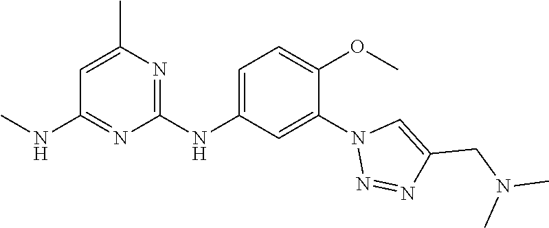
C1(NC2=CC=C(OC)C(N3N=NC(CN(C)C)=C3)=C2)=NC(C)=CC(NC)=N1
